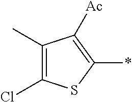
C1(C)=C(Cl)SC(*)=C1[Ac]
